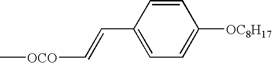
C1(C=C[OCO]C)=CC=C([OC8H17])C=C1
